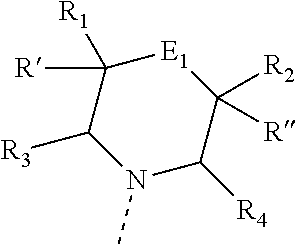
CN1C([R4])C([R])([R2])[E1]C([R])([R1])C1[R3]
